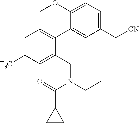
C1=C([F3C])C=C(CN(C(C2CC2)=O)CC)C(C2=CC(C[CN])=CC=C2OC)=C1
